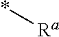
[Ra]*
